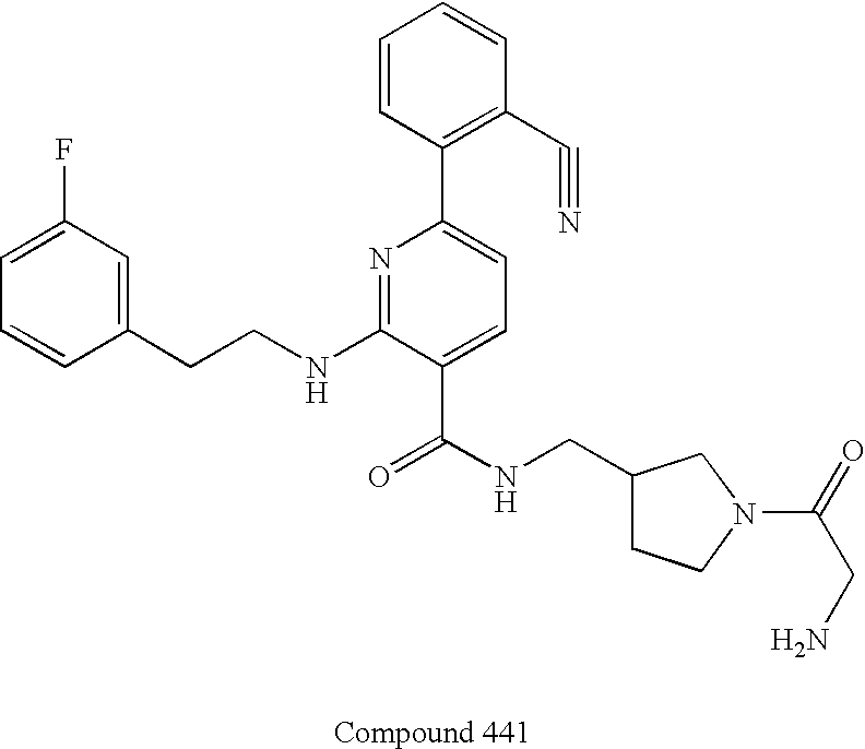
C1=CC(CCNC2=NC(C3=C(C#N)C=CC=C3)=CC=C2C(NCC2CCN(C(=O)CN)C2)=O)=CC(F)=C1
